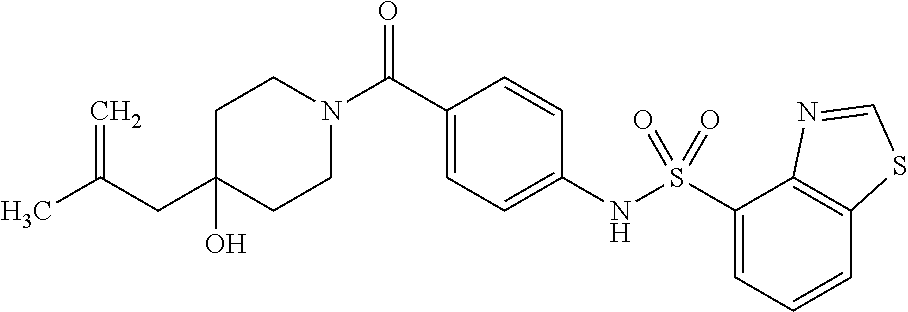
C1(CC(C)=C)(O)CCN(C(C2=CC=C(NS(C3=CC=CC4=C3N=CS4)(=O)=O)C=C2)=O)CC1
